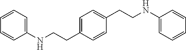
C1=C(CCNC2=CC=CC=C2)C=CC(CCNC2=CC=CC=C2)=C1
